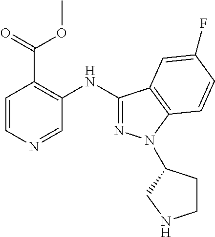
C1=CN=CC(NC2=NN(C3CCNC3)C3=C2C=C(F)C=C3)=C1C(=O)OC
